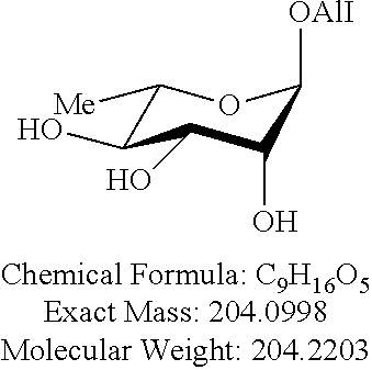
C1([Me])C(O)C(O)C(O)C([OAlI])O1
